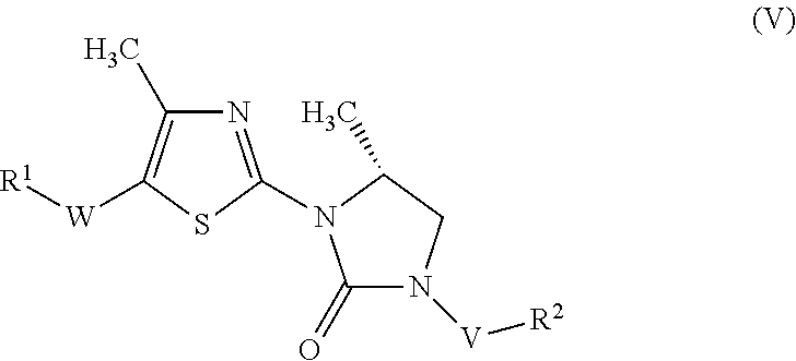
C1(=O)N([V][R2])CC(C)N1C1=NC(C)=C([W][R1])S1
